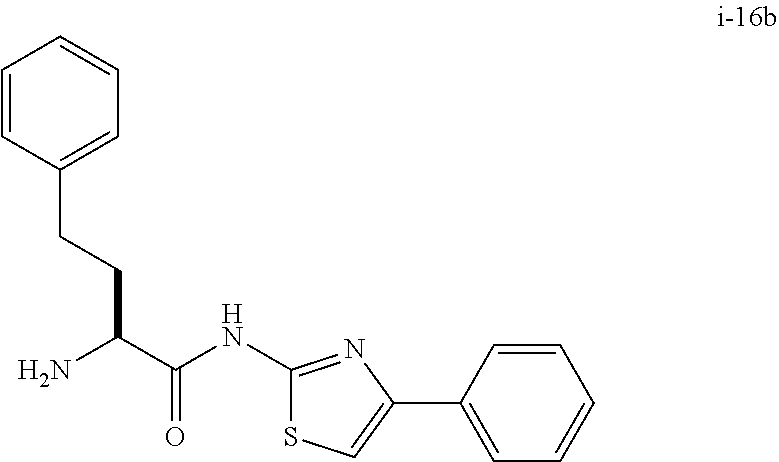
NC(C(NC1=NC(C2=CC=CC=C2)=CS1)=O)CCC1=CC=CC=C1
